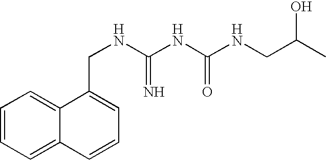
C1=CC=C2C(=C1)C(CNC(NC(NCC(O)C)=O)=N)=CC=C2
